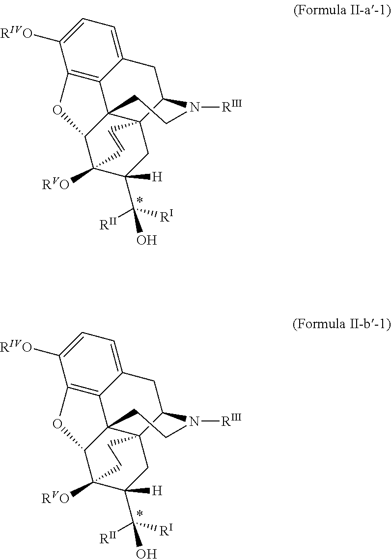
C12=CC=C([RIVO])C3=C1C14C5(C(C2)N([RIII])CC1)CC([H])(C([RII])(O)[RI])C([RVO])(C4O3)C=C5.C12=CC=C([RIVO])C3=C1C14C5(C(C2)N([RIII])CC1)CC([H])(C([RII])(O)[RI])C([RVO])(C4O3)CC5
